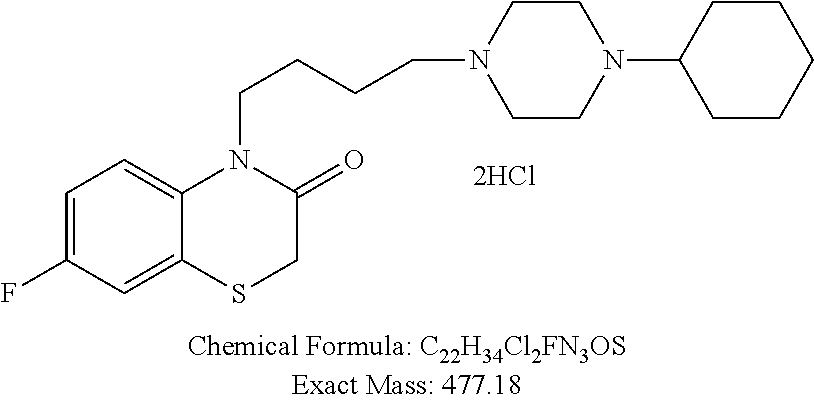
C1=C(F)C=C2C(=C1)N(CCCCN1CCN(C3CCCCC3)CC1)C(=O)CS2
